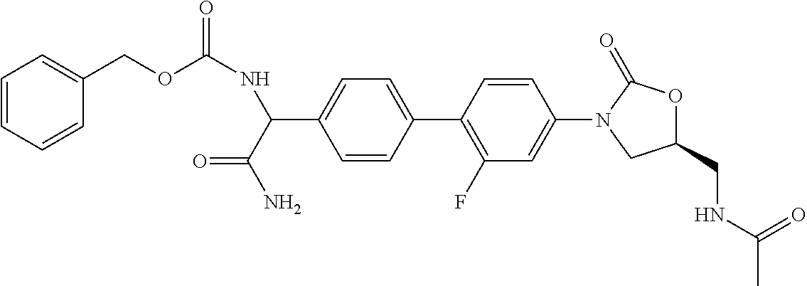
C1(N2CC(CNC(C)=O)OC2=O)=CC(F)=C(C2=CC=C(C(C(N)=O)NC(=O)OCC3=CC=CC=C3)C=C2)C=C1
